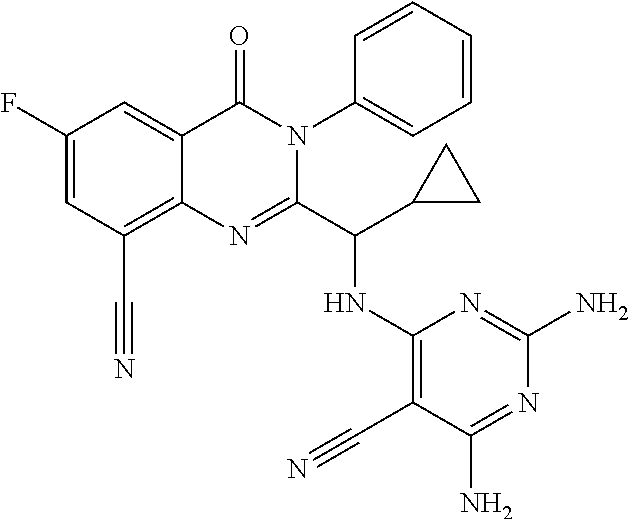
C1(F)=CC(C#N)=C2C(=C1)C(=O)N(C1=CC=CC=C1)C(C(C1CC1)NC1=C(C#N)C(N)=NC(N)=N1)=N2
